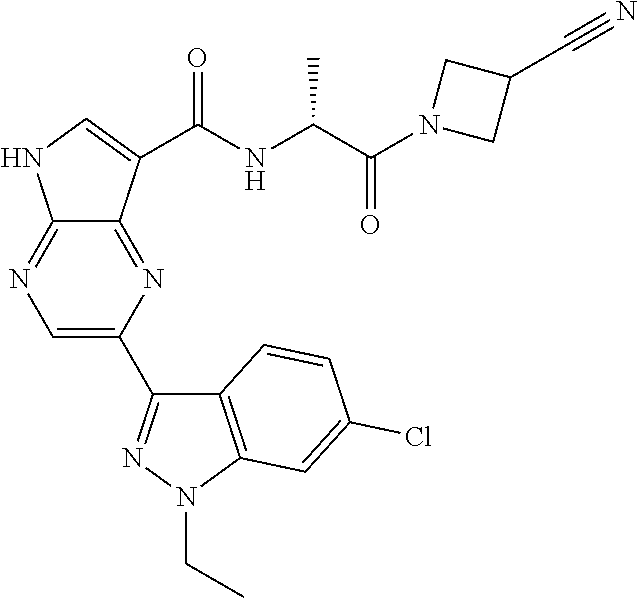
C1=C(C2=NN(CC)C3=C2C=CC(Cl)=C3)N=C2C(=N1)NC=C2C(NC(C(N1CC(C#N)C1)=O)C)=O
